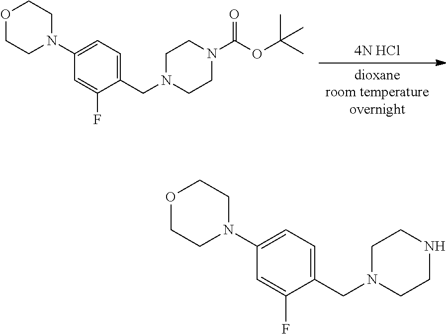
[dioxaneroom temperatureovernight].[4N HCl].C1(N2CCOCC2)=CC=C(CN2CCN(C(OC(C)(C)C)=O)CC2)C(F)=C1.C1(N2CCOCC2)=CC=C(CN2CCNCC2)C(F)=C1
